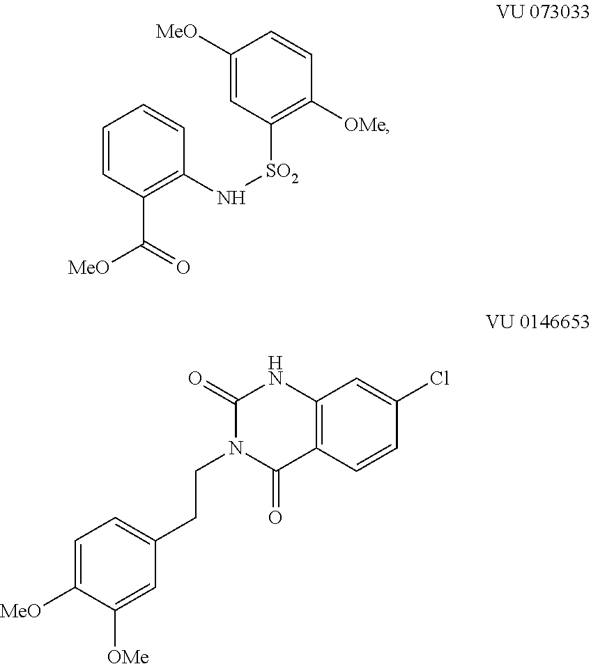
C1=CC(C(=O)[MeO])=C(N[SO2]C2=C([OMe])C=CC([MeO])=C2)C=C1.C1=C([MeO])C([OMe])=CC(CCN2C(=O)C3=C(NC2=O)C=C(Cl)C=C3)=C1
